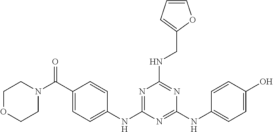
C1(C(N2CCOCC2)=O)=CC=C(NC2=NC(NCC3=CC=CO3)=NC(NC3=CC=C(O)C=C3)=N2)C=C1
